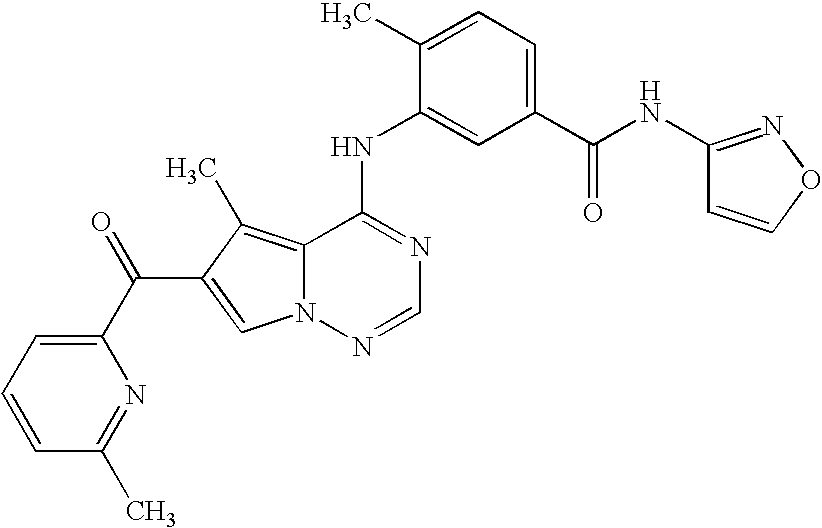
C1(NC2=CC(C(NC3=NOC=C3)=O)=CC=C2C)=NC=NN2C1=C(C)C(C(=O)C1=CC=CC(C)=N1)=C2
